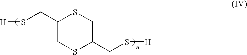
C1(CS[H])CSC(CS[H])CS1
